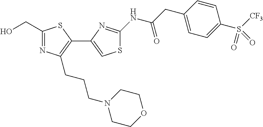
C1(CO)=NC(CCCN2CCOCC2)=C(C2=CSC(NC(CC3=CC=C(S(=O)([CF3])=O)C=C3)=O)=N2)S1
